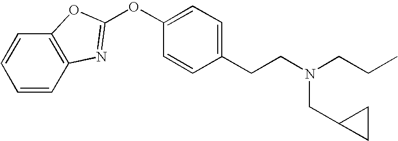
C1=CC=CC2=C1OC(OC1=CC=C(CCN(CCC)CC3CC3)C=C1)=N2
